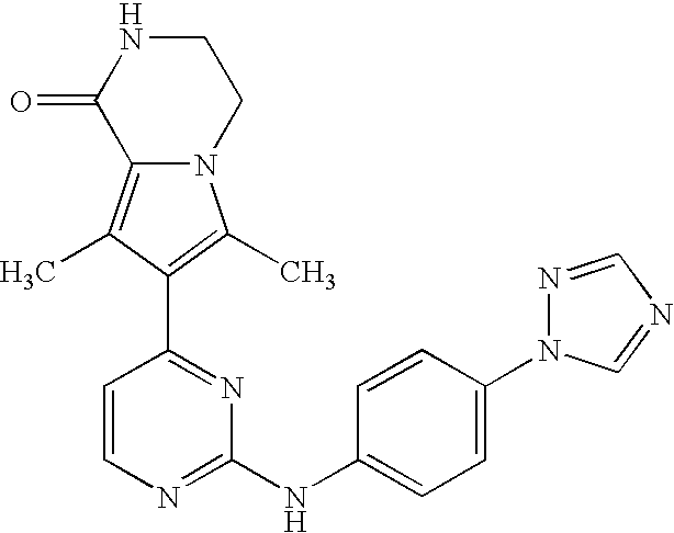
N12C(=C(C)C(C3=NC(NC4=CC=C(N5N=CN=C5)C=C4)=NC=C3)=C1C)C(=O)NCC2
